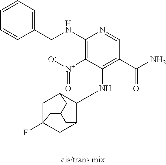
C1(NCC2=CC=CC=C2)=C([N+]([O-])=O)C(NC2C3CC4(F)CC2CC(C3)C4)=C(C(N)=O)C=N1
